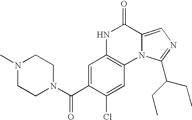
C1=C(C(N2CCN(C)CC2)=O)C(Cl)=CC2=C1NC(=O)C1=CN=C(C(CC)CC)N21
